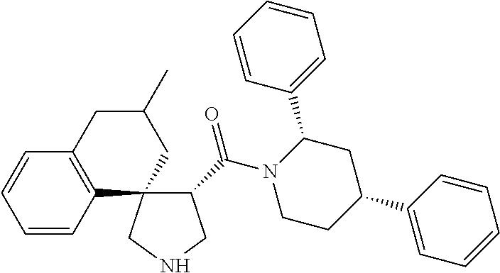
C1=CC2=C(C=C1)CC(C)CC21C(C(N2CCC(C3=CC=CC=C3)CC2C2=CC=CC=C2)=O)CNC1
